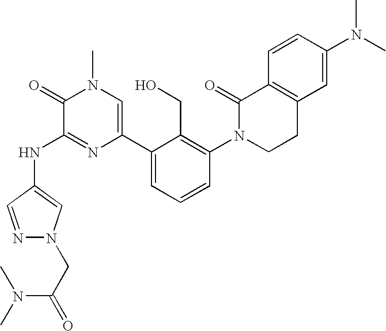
N(C1=NC(C2=CC=CC(N3CCC4=C(C3=O)C=CC(N(C)C)=C4)=C2CO)=CN(C)C1=O)C1=CN(CC(=O)N(C)C)N=C1
